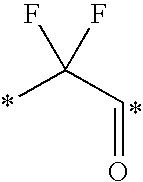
*C(F)(C=O)F
